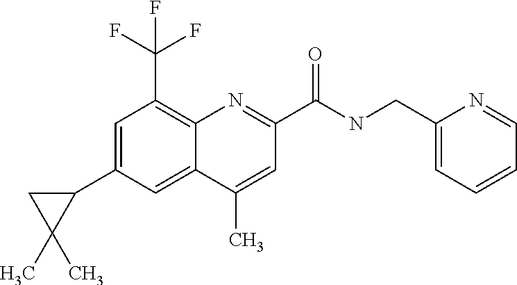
C1(C)=CC(C(NCC2=CC=CC=N2)=O)=NC2=C(C(F)(F)F)C=C(C3CC3(C)C)C=C12
